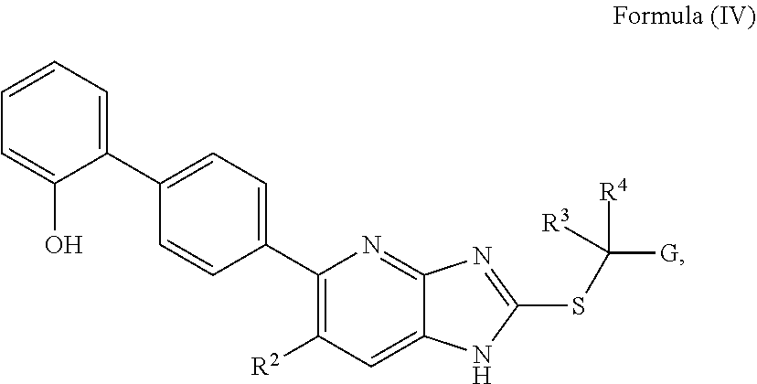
C1(C2=CC=C(C3=C([R2])C=C4C(=N3)N=C(SC([G])([R4])[R3])N4)C=C2)=CC=CC=C1O
